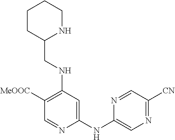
C1(NC2=CN=C([CN])C=N2)=CC(NCC2NCCCC2)=C([MeOOC])C=N1
